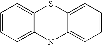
C1=CC=C2C(=C1)SC1=CC=CC=C1N2
